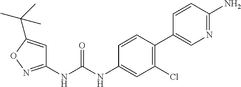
C1(NC(NC2=CC(Cl)=C(C3=CN=C(N)C=C3)C=C2)=O)=NOC(C(C)(C)C)=C1
